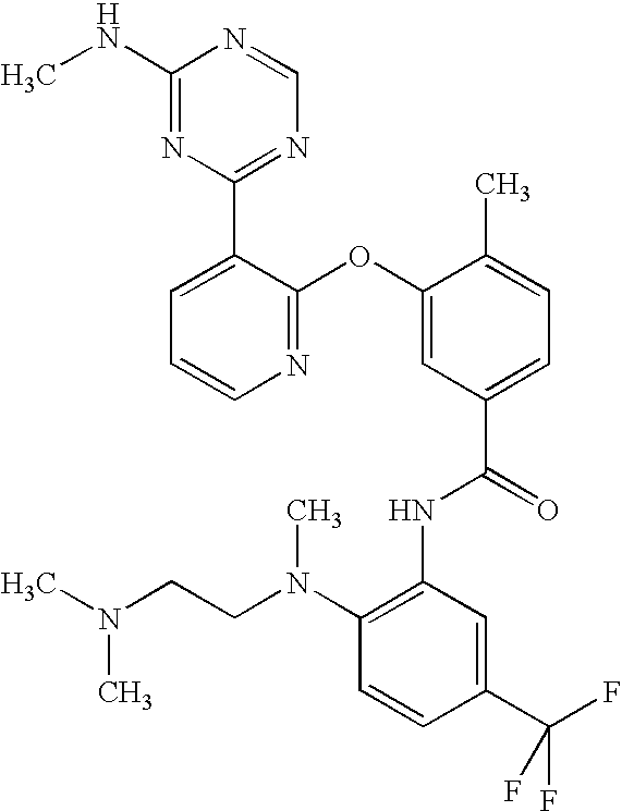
N1=C(OC2=CC(C(=O)NC3=C(N(CCN(C)C)C)C=CC(C(F)(F)F)=C3)=CC=C2C)C(C2=NC=NC(NC)=N2)=CC=C1
